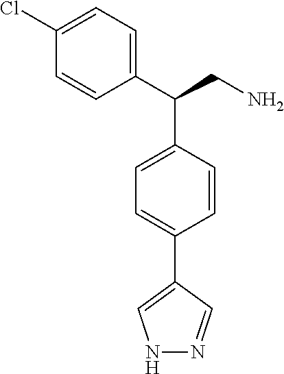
C1(C(CN)C2=CC=C(C3=CNN=C3)C=C2)=CC=C(Cl)C=C1
